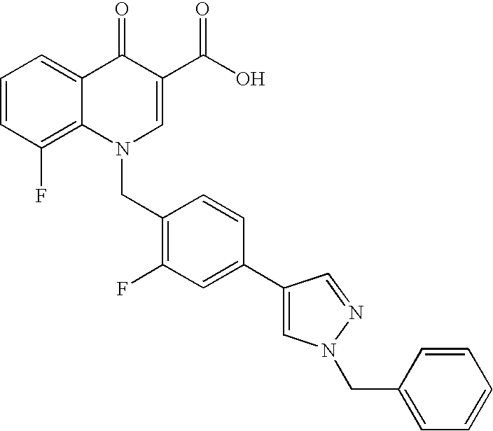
C12=C(F)C=CC=C1C(=O)C(C(O)=O)=CN2CC1=C(F)C=C(C2=CN(CC3=CC=CC=C3)N=C2)C=C1
